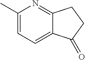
C1(C)=CC=C2C(=N1)CCC2=O
